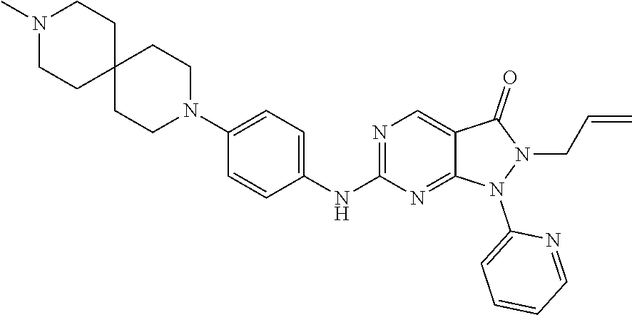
N1=C(NC2=CC=C(N3CCC4(CC3)CCN(C)CC4)C=C2)N=C2C(=C1)C(=O)N(CC=C)N2C1=CC=CC=N1
